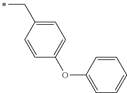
C(C1=CC=C(OC2=CC=CC=C2)C=C1)C
